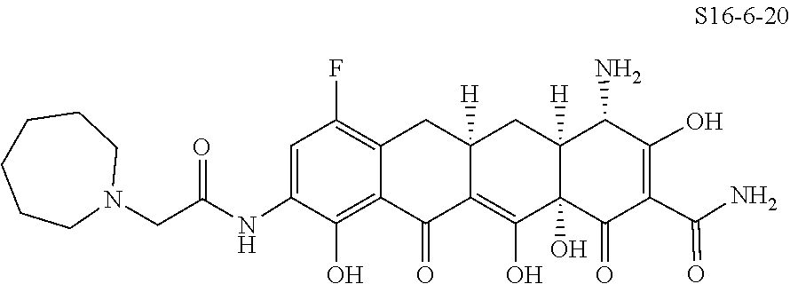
C1(NC(CN2CCCCCC2)=O)=CC(F)=C2CC3([H])CC4([H])C(N)C(O)=C(C(=O)N)C(=O)C4(O)C(O)=C3C(=O)C2=C1O
